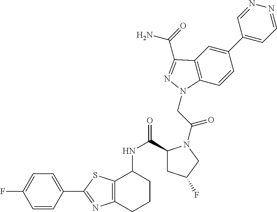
C12=C(CCCC1NC(=O)C1CC(F)CN1C(CN1C3=C(C=C(C4=CC=NN=C4)C=C3)C(C(=O)N)=N1)=O)N=C(C1=CC=C(F)C=C1)S2
